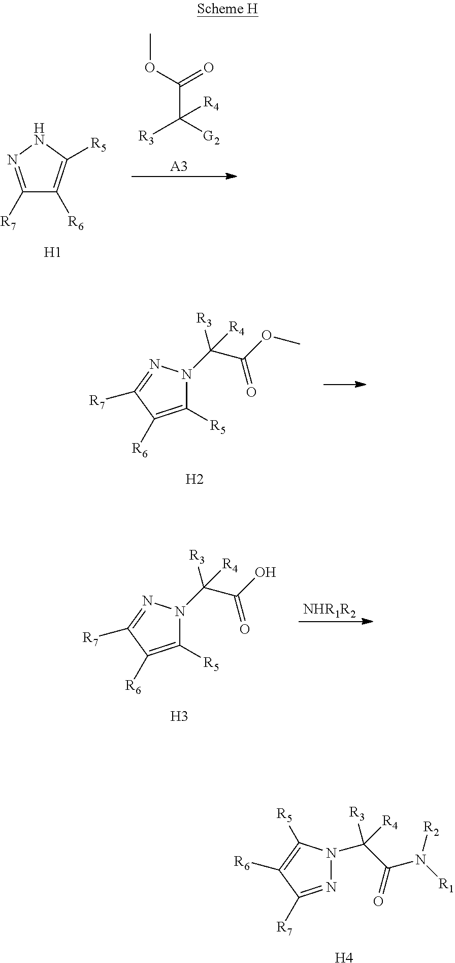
C1([R7])=NNC([R5])=C1[R6].[H1].COC(=O)C([G2])([R3])[R4].[A3].C1([R5])=C([R6])C([R7])=NN1C([R3])(C(=O)OC)[R4].[H2].[NHR1R2].C1([R5])=C([R6])C([R7])=NN1C([R3])(C(=O)O)[R4].[H3].[H4].N1=C([R7])C([R6])=C([R5])N1C([R3])(C(=O)N([R2])[R1])[R4]
